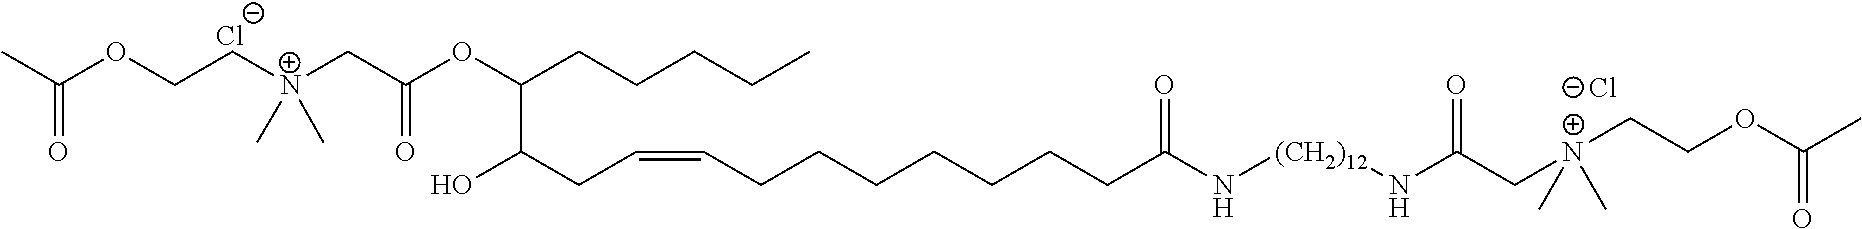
[Cl-].CC(OCC[N+](CC(=O)OC(C(O)CC=CCCCCCCCC(N[(CH2)12]NC(C[N+](CCOC(C)=O)(C)C)=O)=O)CCCCC)(C)C)=O.[Cl-]
